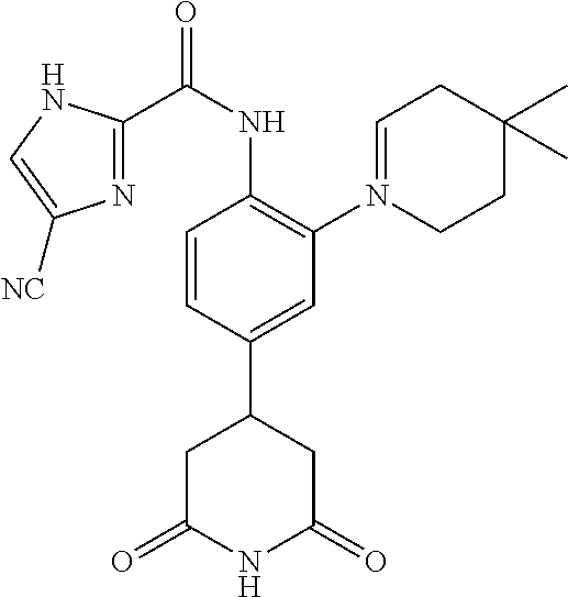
C1=CC(C2CC(=O)NC(=O)C2)=CC(N2=CCC(C)(C)CC2)=C1NC(C1=NC([NC])=CN1)=O
